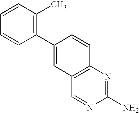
C1(C2=CC3=C(C=C2)N=C(N)N=C3)=C(C)C=CC=C1
